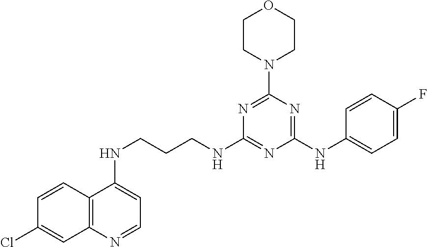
C1=CC2=C(C=C1Cl)N=CC=C2NCCCNC1=NC(NC2=CC=C(F)C=C2)=NC(N2CCOCC2)=N1
